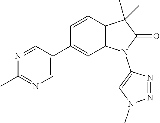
C12=C(C=CC(C3=CN=C(C)N=C3)=C1)C(C)(C)C(=O)N2C1=CN(C)N=N1
